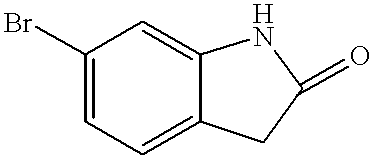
C1(Br)=CC=C2C(=C1)NC(=O)C2
